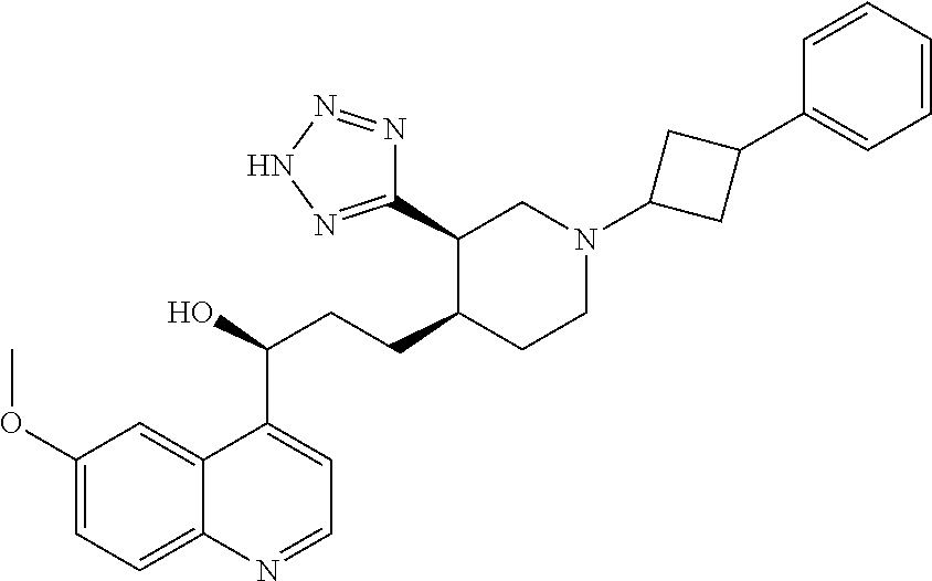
C1(OC)=CC=C2C(=C1)C(C(O)CCC1CCN(C3CC(C4=CC=CC=C4)C3)CC1C1=NNN=N1)=CC=N2
